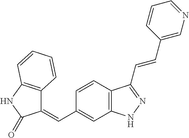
C1=CC2=C(C=C1C=C1C3=C(NC1=O)C=CC=C3)NN=C2C=CC1=CN=CC=C1
